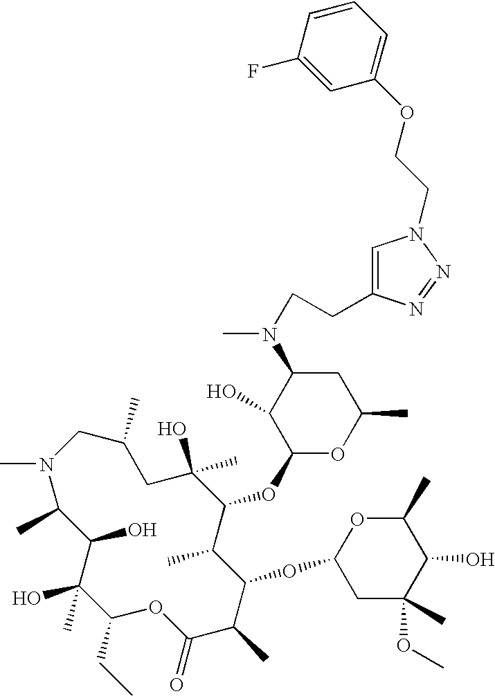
CN1C(C)C(O)C(O)(C)C(CC)OC(=O)C(C)C(OC2CC(C)(OC)C(O)C(C)O2)C(C)C(OC2OC(C)CC(N(CCC3=CN(CCOC4=CC=CC(F)=C4)N=N3)C)C2O)C(C)(O)CC(C)C1
